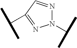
N1(C(C)C)N=CC(C(C)C)=N1
